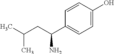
C(C(N)C1=CC=C(O)C=C1)C(C)C
